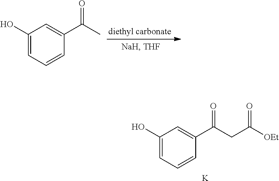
C1(O)=CC=CC(C(C)=O)=C1.C1(O)=CC=CC(C(CC([OEt])=O)=O)=C1.[K]
